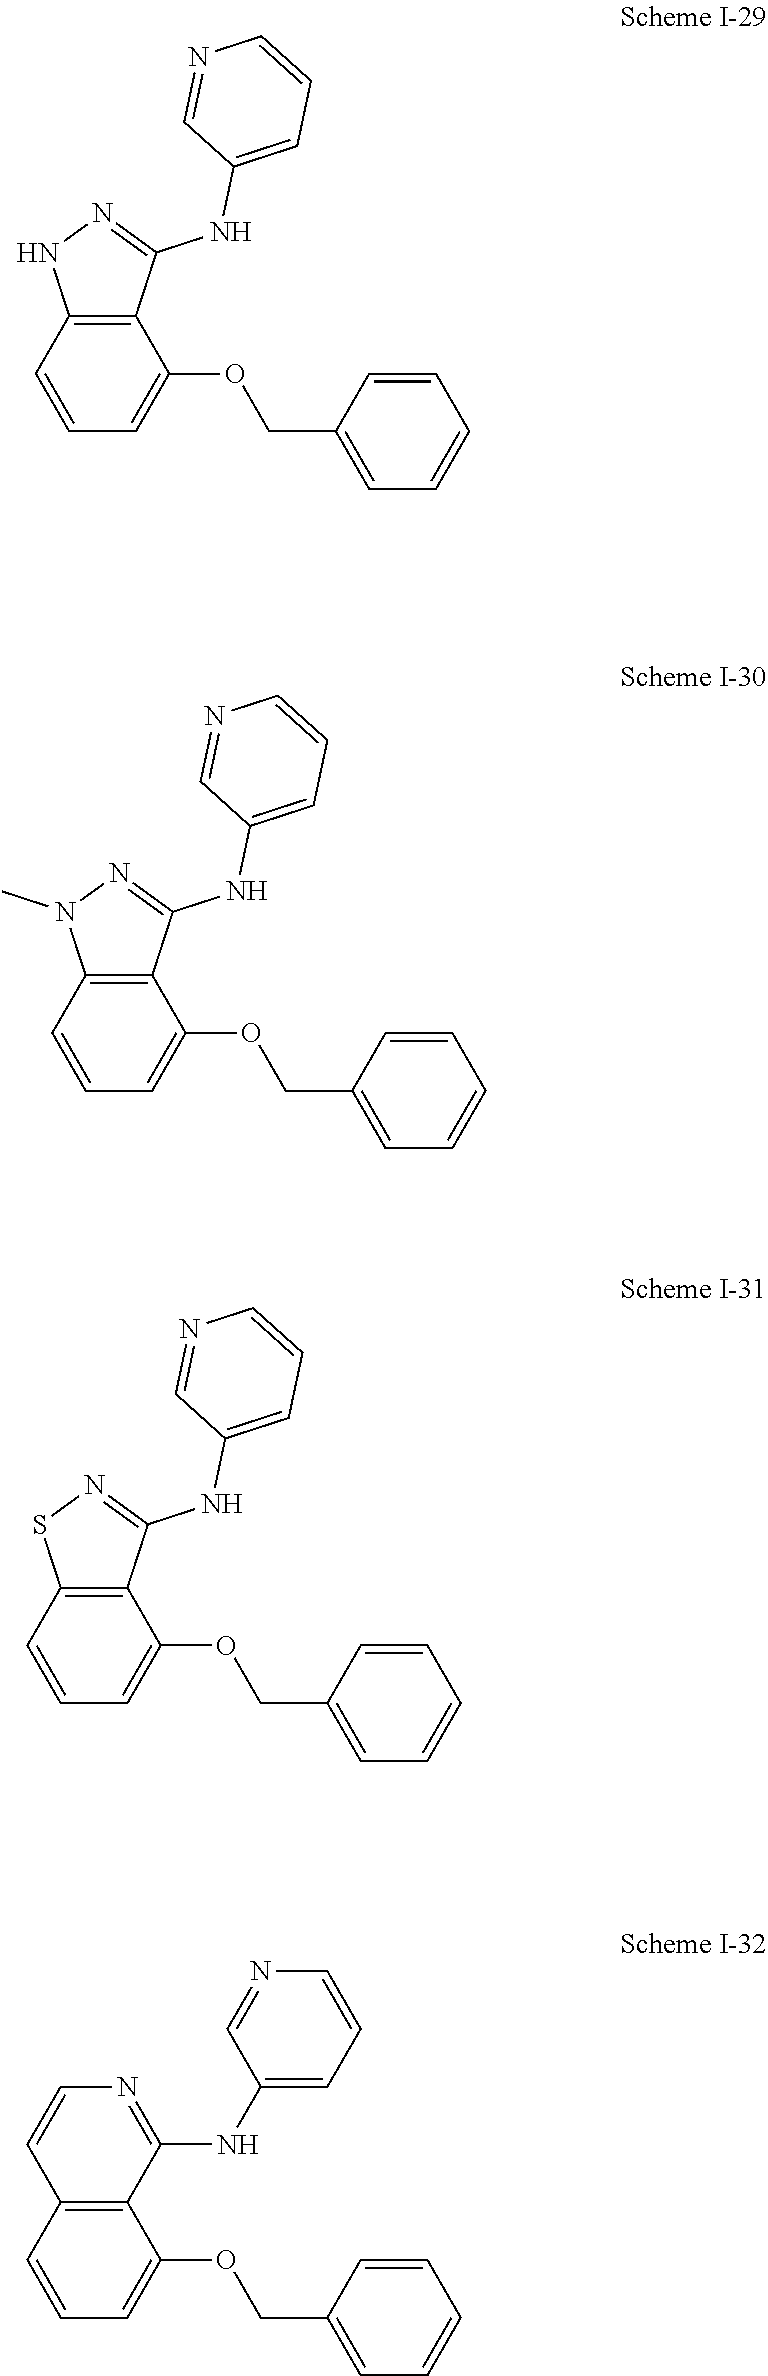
C1(COC2=CC=CC3=C2C(NC2=CC=CN=C2)=NN3)=CC=CC=C1.C1(COC2=CC=CC3=C2C(NC2=CC=CN=C2)=NN3C)=CC=CC=C1.C1(COC2=CC=CC3=C2C(NC2=CC=CN=C2)=NS3)=CC=CC=C1.C1(COC2=CC=CC3=C2C(NC2=CC=CN=C2)=NC=C3)=CC=CC=C1
